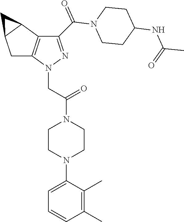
C1C2=C(C3C1C3)C(C(N1CCC(NC(C)=O)CC1)=O)=NN2CC(N1CCN(C2=CC=CC(C)=C2C)CC1)=O
